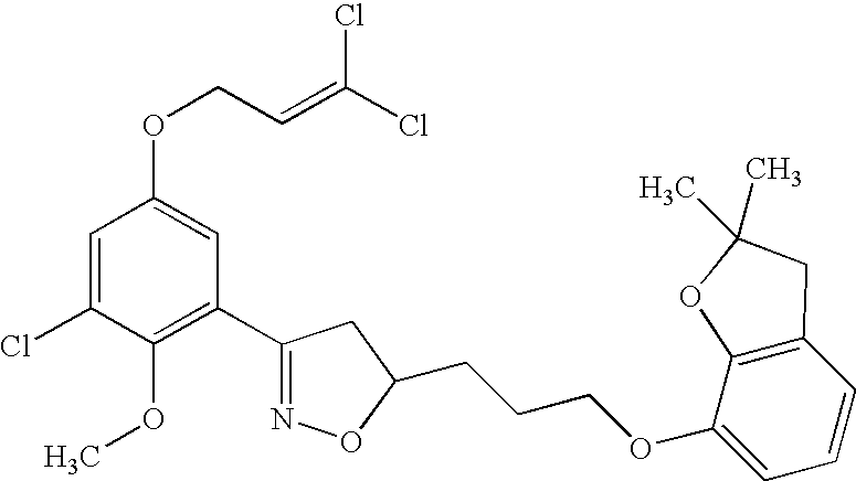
C1=C(Cl)C(OC)=C(C2=NOC(CCCOC3=CC=CC4=C3OC(C)(C)C4)C2)C=C1OCC=C(Cl)Cl
